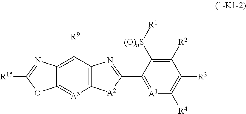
C12=C([R9])C3=C([A3]=C1OC([R15])=N2)[A2]C(C1=[A1]C([R4])=C([R3])C([R2])=C1[(O)nS][R1])=N3
